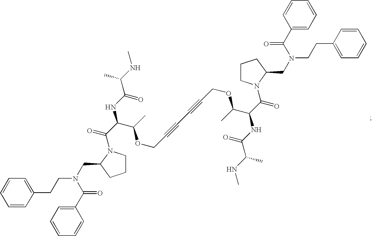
C1=CC(CCN(C(=O)C2=CC=CC=C2)CC2CCCN2C(=O)C(C(OCC#CC#CCOC(C(C(N2C(CN(CCC3=CC=CC=C3)C(=O)C3=CC=CC=C3)CCC2)=O)NC(=O)C(NC)C)C)C)NC(=O)C(NC)C)=CC=C1
